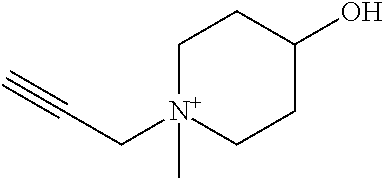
C#CC[N+]1(C)CCC(O)CC1
